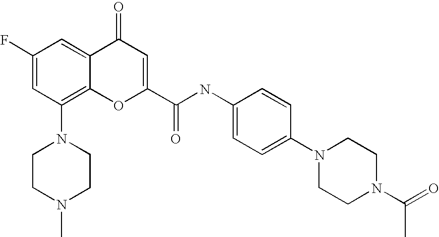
C1(F)=CC(N2CCN(C)CC2)=C2C(=C1)C(=O)C=C(C(NC1=CC=C(N3CCN(C(=O)C)CC3)C=C1)=O)O2
